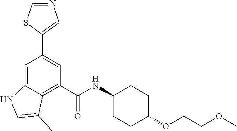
C1=NC=C(C2=CC(C(NC3CCC(OCCOC)CC3)=O)=C3C(=C2)NC=C3C)S1
